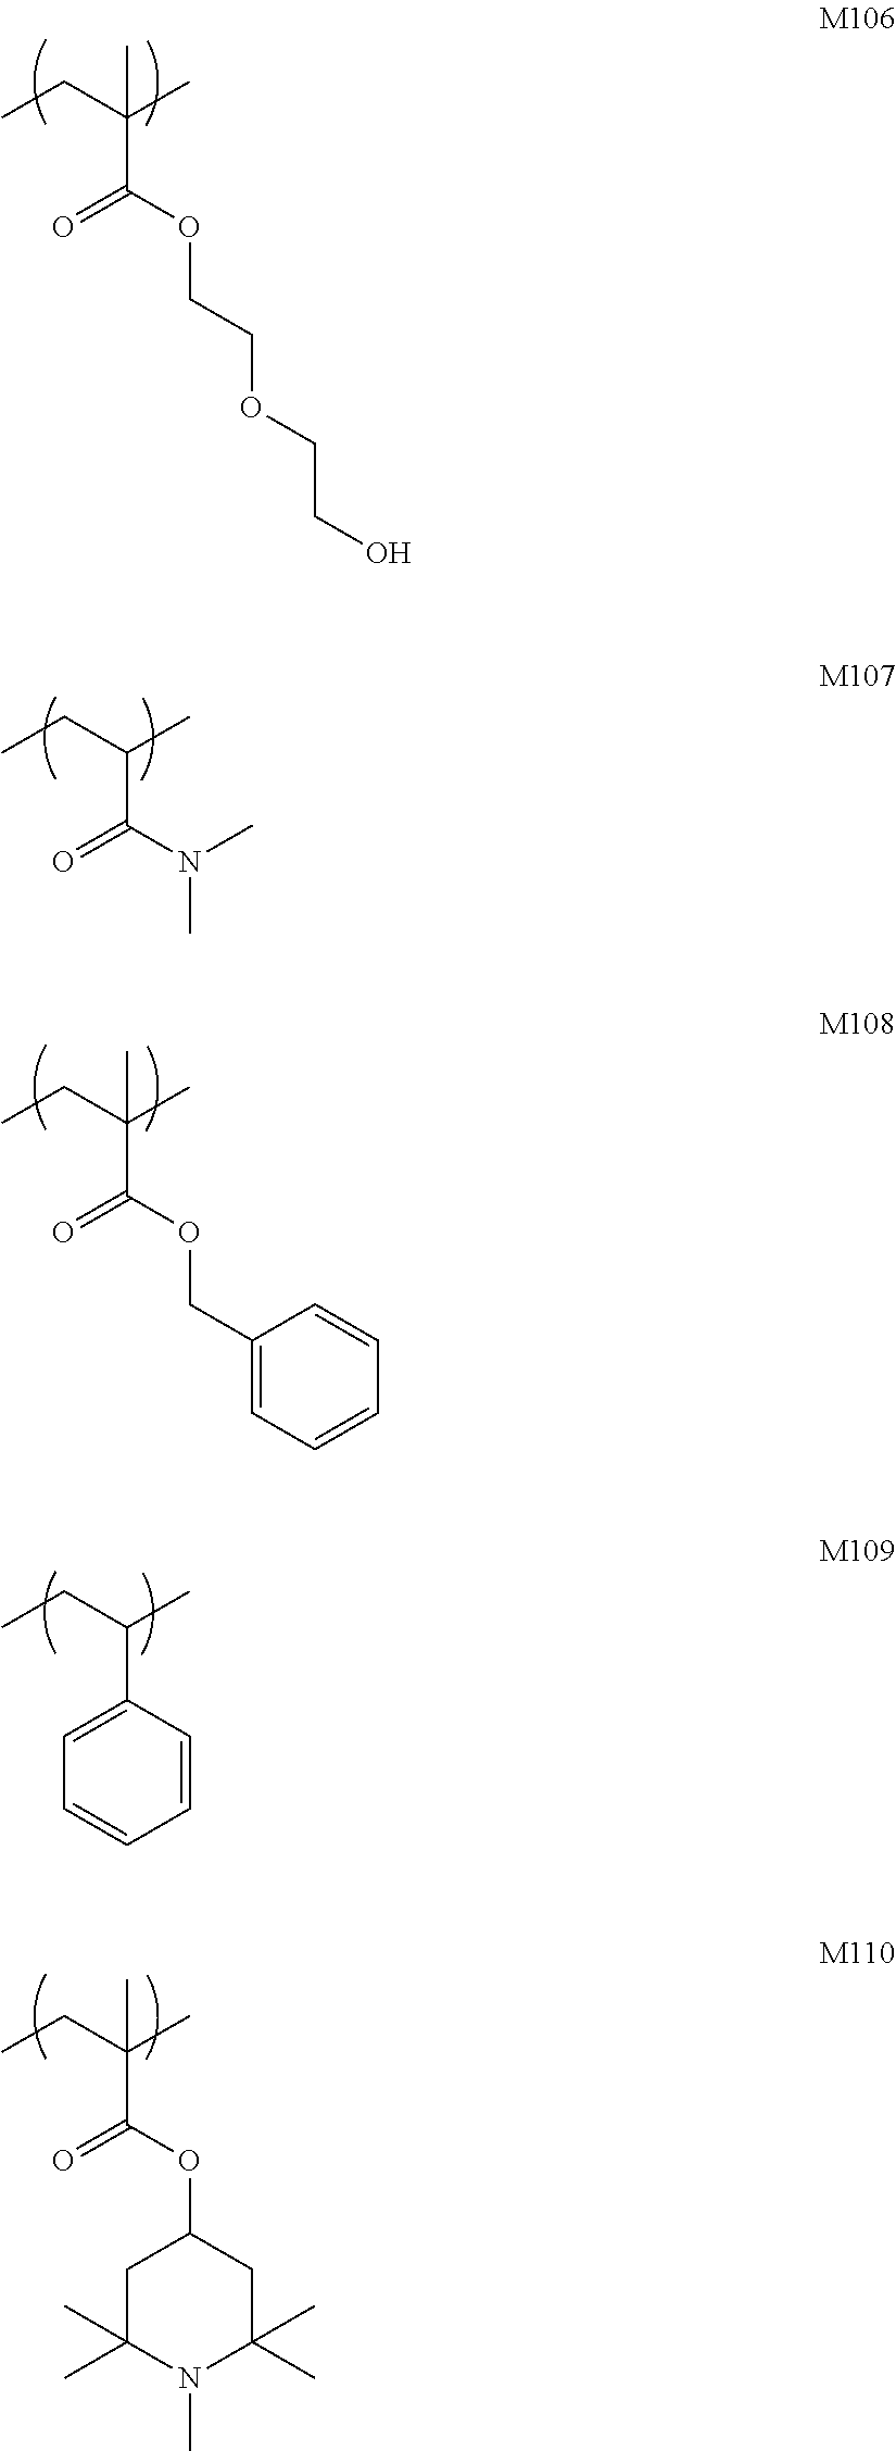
C(C(OCCOCCO)=O)(CC)(C)C.C(C(N(C)C)=O)(CC)C.C(C(OCC1=CC=CC=C1)=O)(CC)(C)C.C(C1=CC=CC=C1)(CC)C.C(C(OC1CC(C)(C)N(C)C(C)(C)C1)=O)(CC)(C)C
